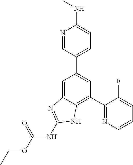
C1(C2=NC=CC=C2F)=C2C(=CC(C3=CC=C(NC)N=C3)=C1)N=C(NC(OCC)=O)N2
